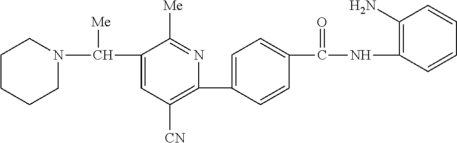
C1(C2=CC=C(C(NC3=C(N)C=CC=C3)=O)C=C2)=C([CN])C=C(C(N2CCCCC2)[Me])C([Me])=N1
